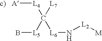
[A][L4]C([L5]B)([L7])[L6]N[L2][M]
